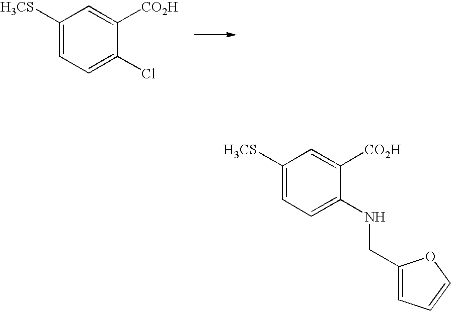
C1([H3CS])=CC=C(Cl)C([CO2H])=C1.C1([H3CS])=CC=C(NCC2=CC=CO2)C([CO2H])=C1
